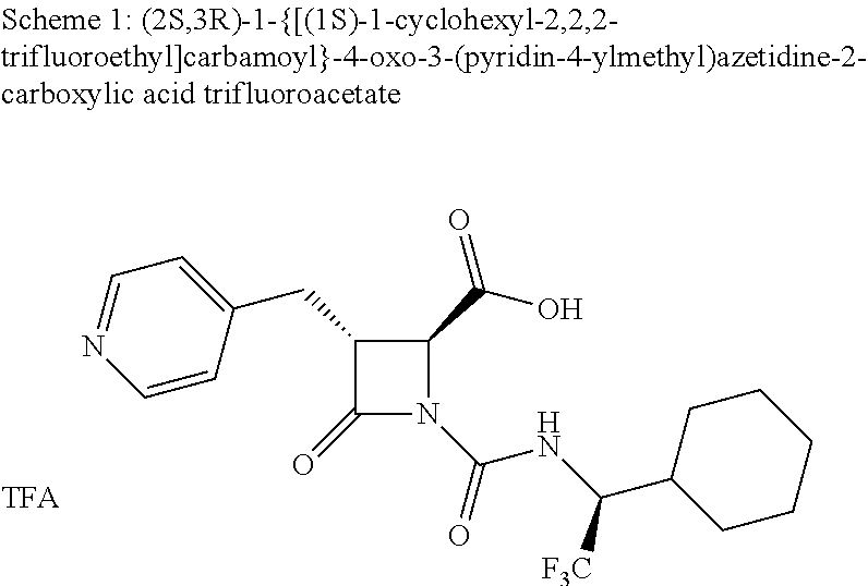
C1=NC=CC(CC2C(=O)N(C(NC(C3CCCCC3)[F3C])=O)C2C(O)=O)=C1
